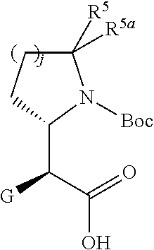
C1([R5a])([R5])CCC(C(C(=O)O)[G])N1[Boc]
